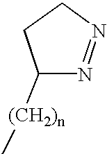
C1([(CH2)n]C)N=NCC1
